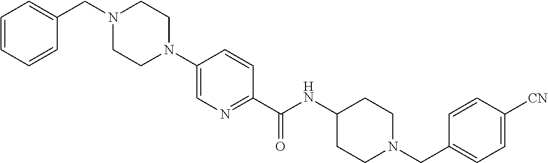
N1(C2=CN=C(C(NC3CCN(CC4=CC=C([CN])C=C4)CC3)=O)C=C2)CCN(CC2=CC=CC=C2)CC1
